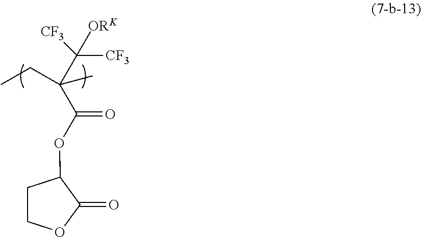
C(C(C(OC1CCOC1=O)=O)(C)CC)([CF3])([ORK])[CF3]
